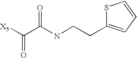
[X5]C(C(NCCC1=CC=CS1)=O)=O
